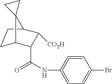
C12CCC(C(C(NC3=CC=C(Br)C=C=3)=O)C1[CO2H])C21CC1
